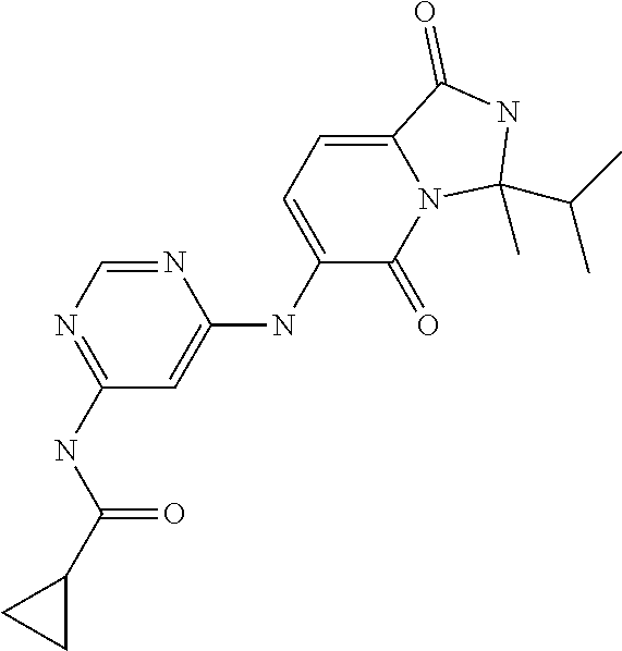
N1=CN=C(NC(C2CC2)=O)C=C1NC1=CC=C2N(C1=O)C(C)(C(C)C)NC2=O
